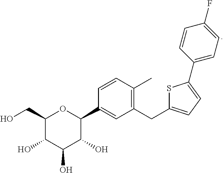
C1(O)C(O)C(O)C(C2=CC(CC3=CC=C(C4=CC=C(F)C=C4)S3)=C(C)C=C2)OC1CO
